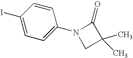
C1=C(I)C=CC(N2CC(C)(C)C2=O)=C1
